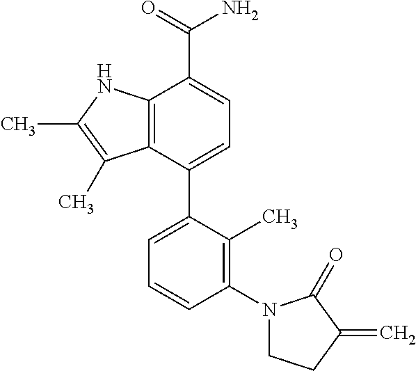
C12=C(C(C3=CC=CC(N4CCC(=C)C4=O)=C3C)=CC=C1C(=O)N)C(C)=C(C)N2
